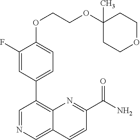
C1(OCCOC2(C)CCOCC2)=CC=C(C2=C3C(=CN=C2)C=CC(C(N)=O)=N3)C=C1F
